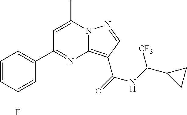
C1=C(C)N2C(=C(C(=O)NC(C3CC3)[CF3])C=N2)N=C1C1=CC=CC(F)=C1
